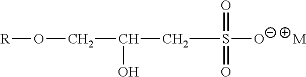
C(S([O-])(=O)=O)C(CO[R])O.[M]
